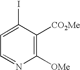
C1(I)=CC=NC([OMe])=C1[CO2Me]
